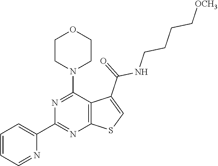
C1=CC=NC(C2=NC3=C(C(N4CCOCC4)=N2)C(C(=O)NCCCC[OCH3])=CS3)=C1
